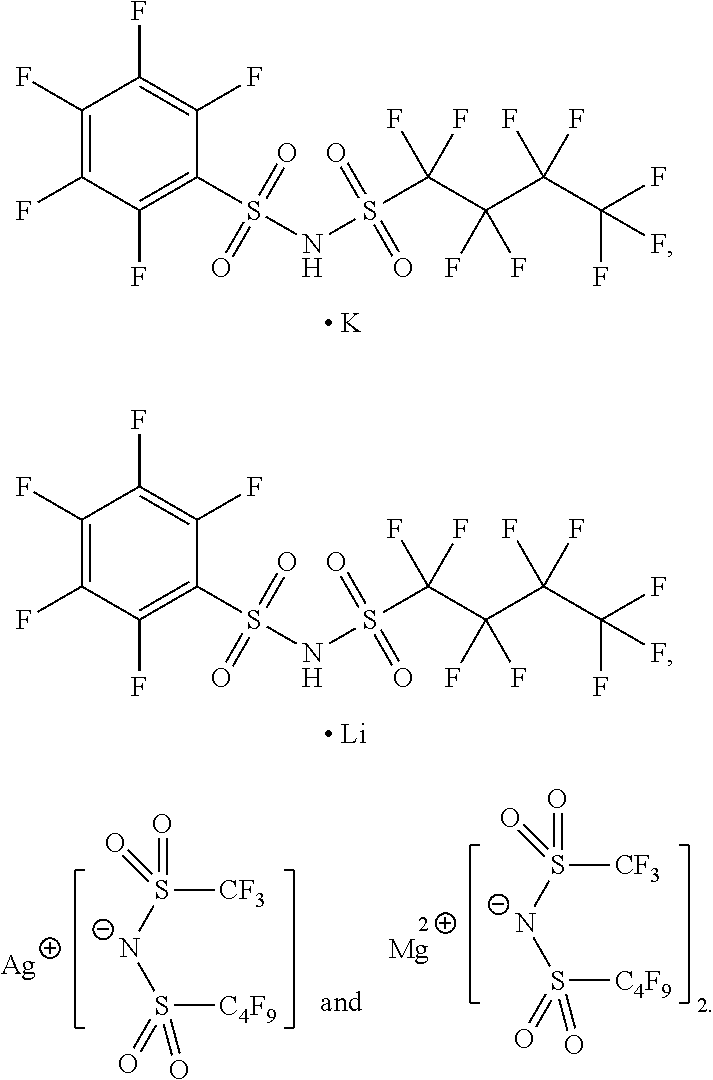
C1(F)=C(F)C(F)=C(S(NS(=O)(=O)C(C(C(C(F)(F)F)(F)F)(F)F)(F)F)(=O)=O)C(F)=C1F.[ K].C1(F)=C(F)C(F)=C(S(NS(=O)(=O)C(C(C(C(F)(F)F)(F)F)(F)F)(F)F)(=O)=O)C(F)=C1F.[ Li].[CF3]S([N-]S([C4F9])(=O)=O)(=O)=O.[Ag].[CF3]S([N-]S([C4F9])(=O)=O)(=O)=O.[Mg]
